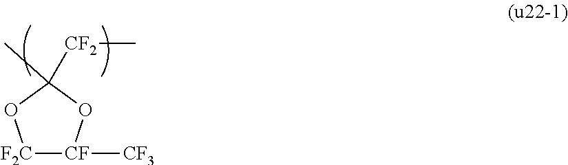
[F2C]1[CF]([CF3])OC(C)([CF2]C)O1
